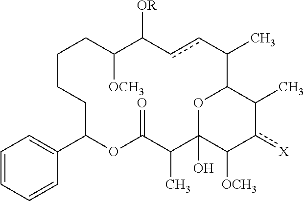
C1CCC(C2=CC=CC=C2)OC(=O)C(C)C2(O)OC(C(C)ccC([OR])C([OCH3])C1)C(C)c([X])C2[OCH3]
